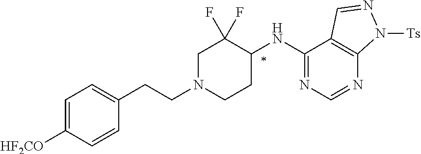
C1=C([HF2CO])C=CC(CCN2CCC(NC3=NC=NC4=C3C=NN4[Ts])C(F)(F)C2)=C1
